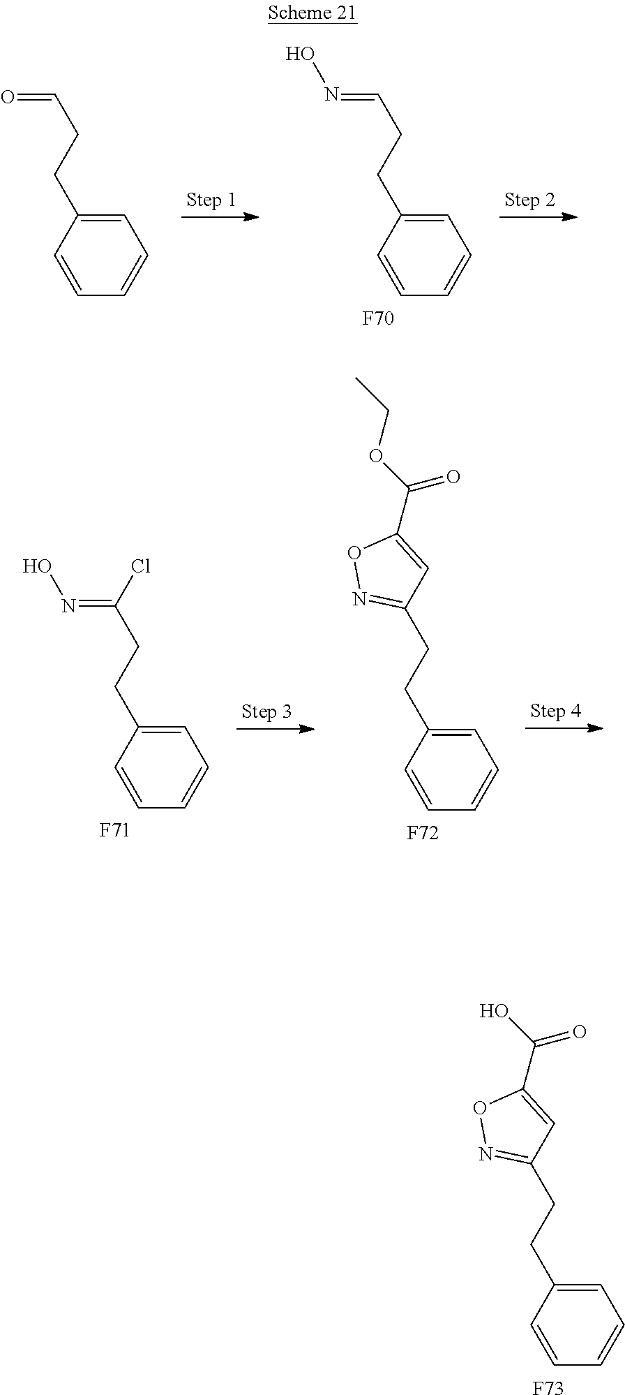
C1=C(CCC2=NOC(C(O)=O)=C2)C=CC=C1.[F73].C1=C(CCC=O)C=CC=C1.C1=C(CCC=NO)C=CC=C1.[F70].C1=C(CCC(=NO)Cl)C=CC=C1.[F71].C1=C(CCC2=NOC(C(OCC)=O)=C2)C=CC=C1.[F72]
